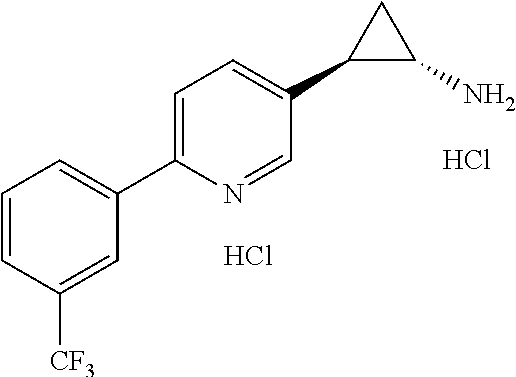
Cl.C1=CC=C(C2=CC=C(C3C(N)C3)C=N2)C=C1[CF3].Cl
